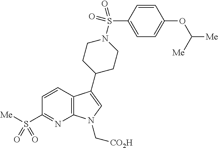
C12=C(C(C3CCN(S(C4=CC=C(OC([Me])[Me])C=C4)(=O)=O)CC3)=CN1C[CO2H])C=CC(S([Me])(=O)=O)=N2
